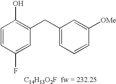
C1=CC(F)=CC(CC2=CC=CC([OMe])=C2)=C1O.[C14H13O2F]
